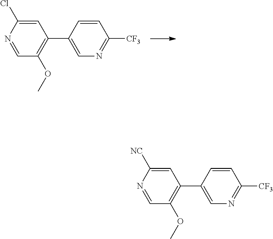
C1=C(Cl)N=CC(OC)=C1C1=CN=C([CF3])C=C1.C1=C([NC])N=CC(OC)=C1C1=CN=C([CF3])C=C1
